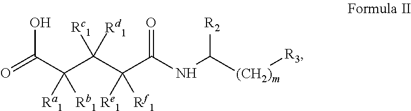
O=C(C(C(C(C(NC([(CH2)m][R3])[R2])=O)([Rf1])[Re1])([Rd1])[Rc1])([Rb1])[Ra1])O
